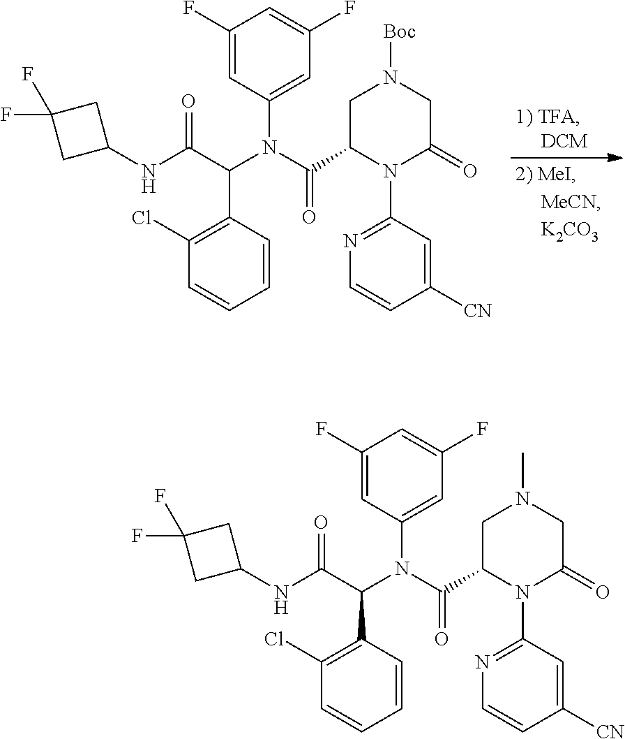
FC1(F)CC(NC(C(N(C(C2N(C3=NC=CC([CN])=C3)C(=O)CN(C)C2)=O)C2=CC(F)=CC(F)=C2)C2=C(Cl)C=CC=C2)=O)C1.FC1(F)CC(NC(C(N(C(C2N(C3=NC=CC([CN])=C3)C(=O)CN([Boc])C2)=O)C2=CC(F)=CC(F)=C2)C2=C(Cl)C=CC=C2)=O)C1
